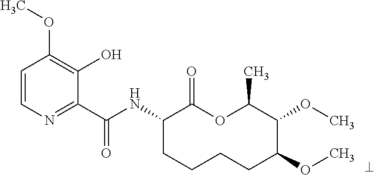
C1(C(NC2CCCCC(OC)C(OC)C(C)OC2=O)=O)=NC=CC(OC)=C1O
